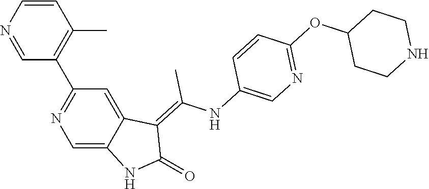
C1=CN=CC(C2=NC=C3C(=C2)C(=C(NC2=CN=C(OC4CCNCC4)C=C2)C)C(=O)N3)=C1C
